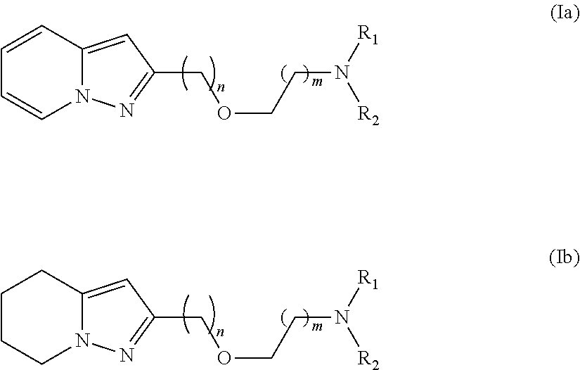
C1=CC2=CC(COCCN([R2])[R1])=NN2C=C1.C1CCN2C(=CC(COCCN([R2])[R1])=N2)C1
